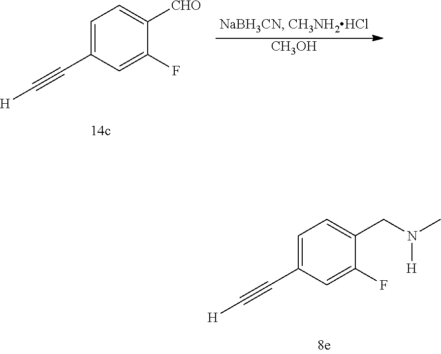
C1=C(C#C[H])C=C(F)C([CHO])=C1.[CH3OH].C1=C(C#C[H])C=C(F)C(CN(C)[H])=C1
